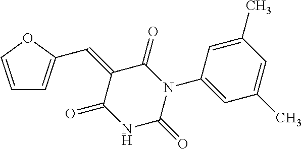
C1(=CC2=CC=CO2)C(=O)NC(=O)N(C2=CC(C)=CC(C)=C2)C1=O
